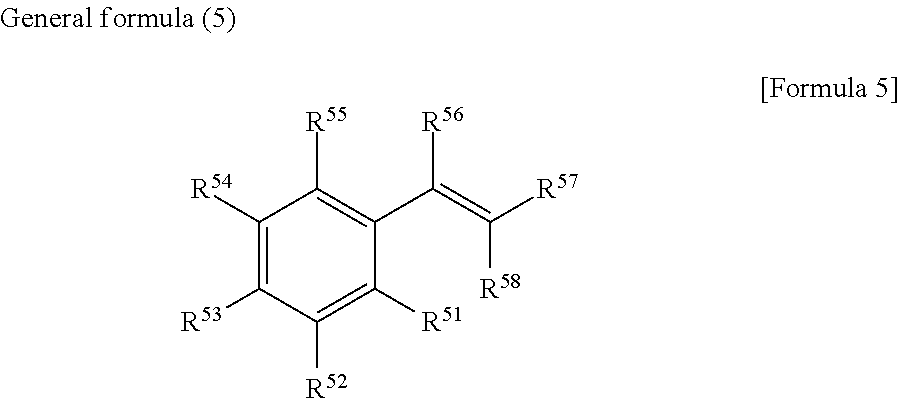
C1([R53])=C([R54])C([R55])=C(C(=C([R57])[R58])[R56])C([R51])=C1[R52]
